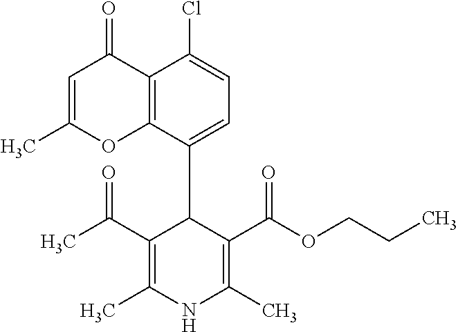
C12=C(C(C3C(C(C)=O)=C(C)NC(C)=C3C(OCCC)=O)=CC=C1Cl)OC(C)=CC2=O
